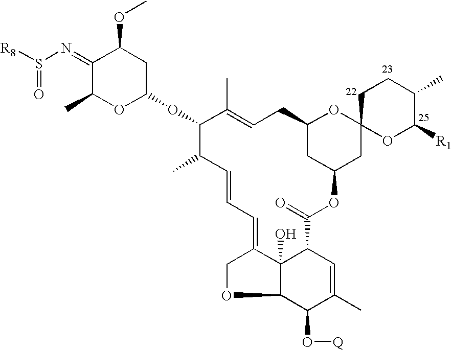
C1(=NS([R8])=O)C(C)OC(OC2C(C)C=CC=C3COC4C(O[Q])C(C)=CC(C(=O)OC5CC6(OC(C5)CC=C2C)OC([R1])C(C)CC6)C43O)CC1OC
